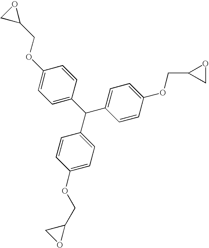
C1=CC(OCC2CO2)=CC=C1C(C1=CC=C(OCC2OC2)C=C1)C1=CC=C(OCC2CO2)C=C1
